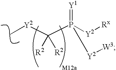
C(P([Y2][Rx])(=[Y1])[Y2][W3])([R2])([R2])[Y2]C
